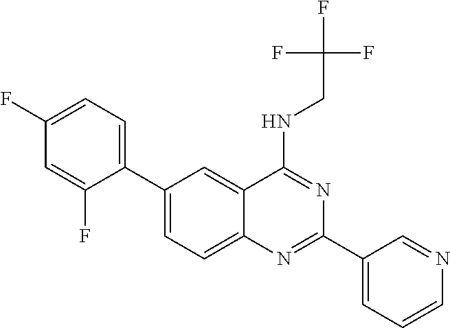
C1(C2=CC=C(F)C=C2F)=CC=C2C(=C1)C(NCC(F)(F)F)=NC(C1=CC=CN=C1)=N2
